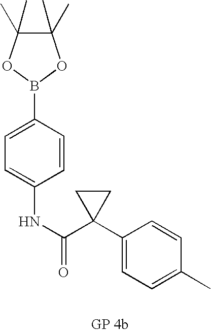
C1(C)(C)C(C)(C)OB(C2=CC=C(NC(=O)C3(C4=CC=C(C)C=C4)CC3)C=C2)O1
